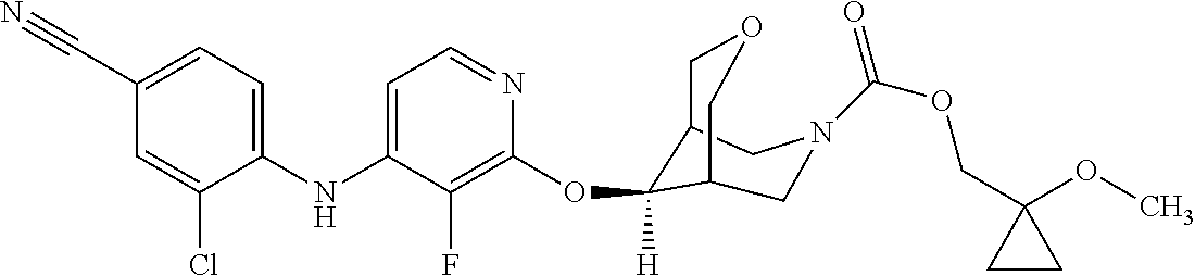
C1(NC2=CC=NC(OC3([H])C4COCC3CN(C(OCC3(OC)CC3)=O)C4)=C2F)=CC=C(C#N)C=C1Cl
